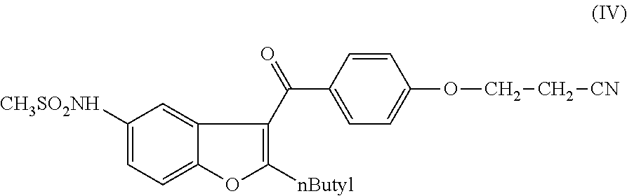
C(C1=CC=C(OCC[CN])C=C1)(=O)C1=C([nButyl])OC2=CC=C([CH3SO2NH])C=C21
